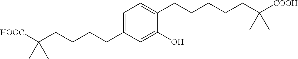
C1=C(CCCCC([HOOC])(C)C)C=C(O)C(CCCCCC([COOH])(C)C)=C1
